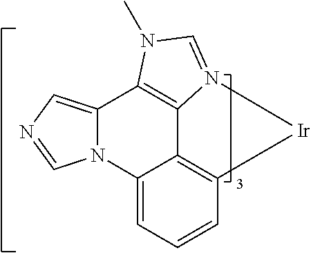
N12C(=CN=C1)C1=C3C4=C(C=CC=C24)[Ir]N3=CN1C
